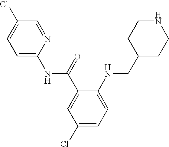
C1(Cl)=CC=C(NC(C2=CC(Cl)=CC=C2NCC2CCNCC2)=O)N=C1
